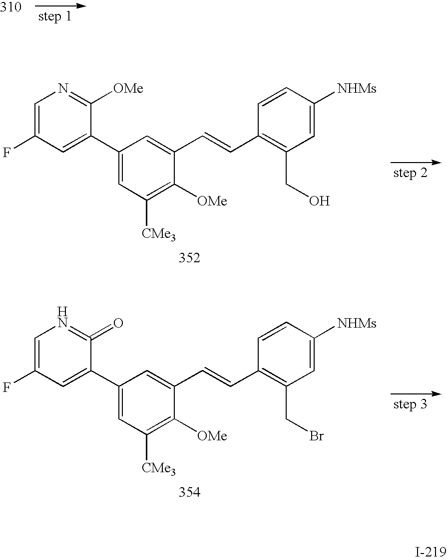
C1=C(F)C=C(C2=CC([CMe3])=C([OMe])C(C=CC3=C(CO)C=C([NHMs])C=C3)=C2)C([OMe])=N1.C1=C(F)C=C(C2=CC([CMe3])=C([OMe])C(C=CC3=C(CBr)C=C([NHMs])C=C3)=C2)C(=O)=N1
